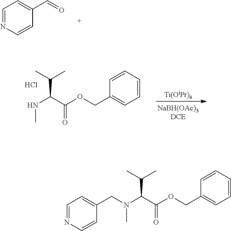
C1=CC=CC(COC(C(N(C)CC2=CC=NC=C2)C(C)C)=O)=C1.C1=NC=CC(C=O)=C1.C1=CC=CC(COC(C(NC)C(C)C)=O)=C1.Cl.[Ti(OiPr)4]
